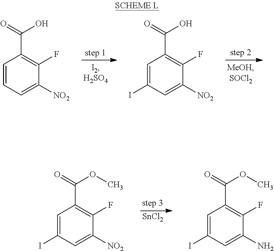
C1=CC=C([NO2])C(F)=C1C(=O)O.C1=C(I)C=C([NO2])C(F)=C1C(=O)O.[SnCl2].C1=C(I)C=C([NO2])C(F)=C1C(=O)OC.C1=C(I)C=C(N)C(F)=C1C(=O)OC
